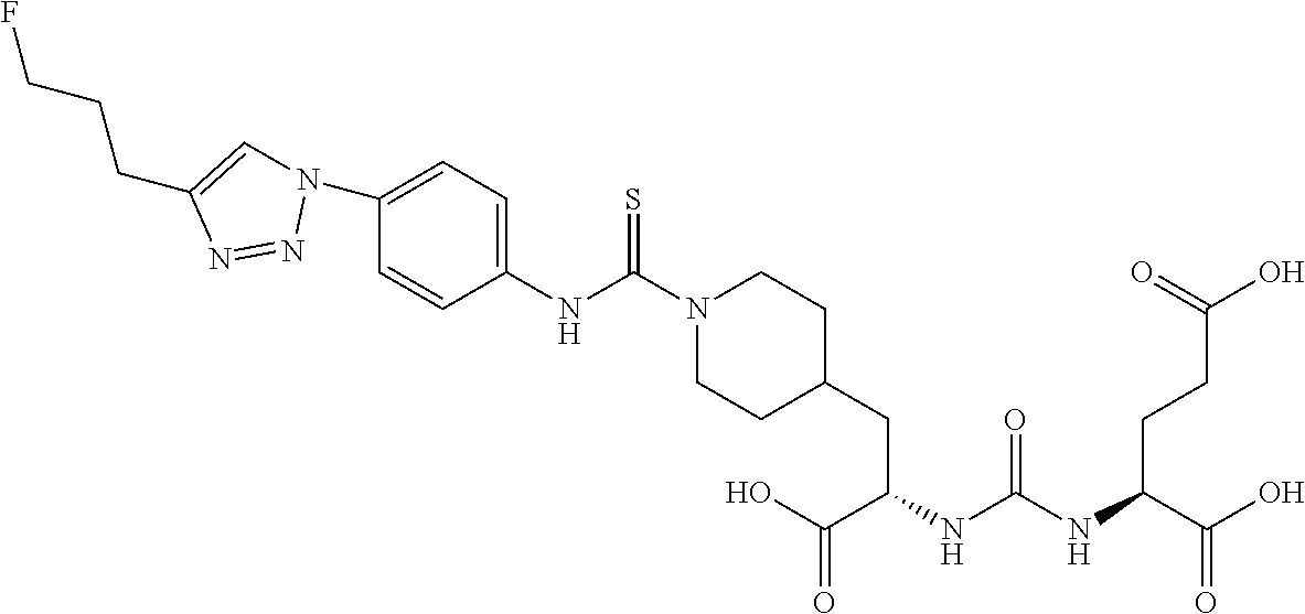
OC(C(NC(NC(C(O)=O)CC1CCN(C(NC2=CC=C(N3C=C(CCCF)N=N3)C=C2)=S)CC1)=O)CCC(O)=O)=O
